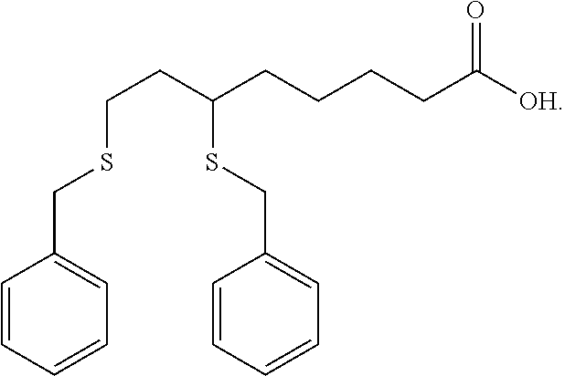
C(CC(CCCCC([OH])=O)SCC1=CC=CC=C1)SCC1=CC=CC=C1
